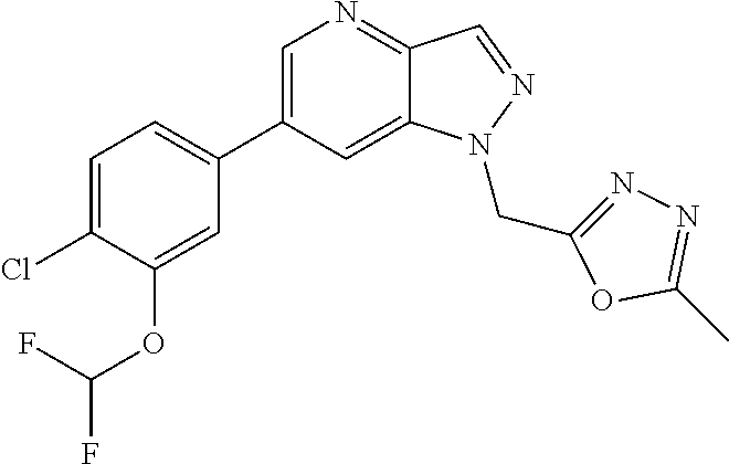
C1(C2=CC=C(Cl)C(OC(F)F)=C2)=CN=C2C(=C1)N(CC1=NN=C(C)O1)N=C2
